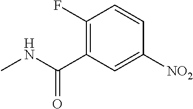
CNC(C1=C(F)C=CC([NO2])=C1)=O
